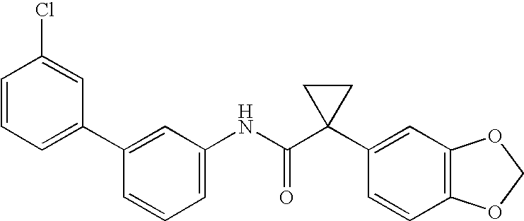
C1(C2=CC=CC(Cl)=C2)=CC(NC(C2(C3=CC4=C(C=C3)OCO4)CC2)=O)=CC=C1
